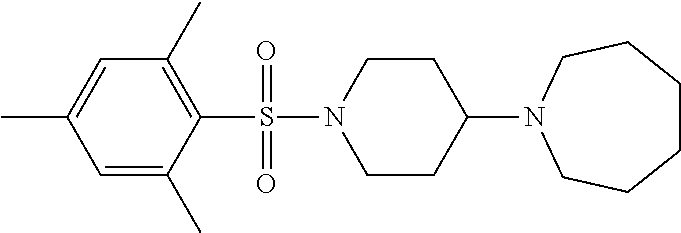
C1=C(C)C=C(C)C(S(N2CCC(N3CCCCCC3)CC2)(=O)=O)=C1C
